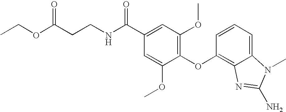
O(C(CCNC(C1=CC(OC)=C(OC2=C3C(=CC=C2)N(C)C(N)=N3)C(OC)=C1)=O)=O)CC
